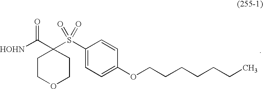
[HOHN]C(C1(S(C2=CC=C(OCCCCCCC)C=C2)(=O)=O)CCOCC1)=O
